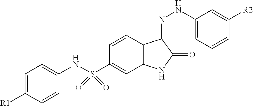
C1=C([R1])C=CC(NS(C2=CC3=C(C=C2)C(=NNC2=CC=CC([R2])=C2)C(=O)N3)(=O)=O)=C1
